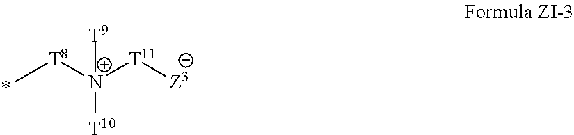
C[T8][N+]([T11][Z3])([T10])[T9]
